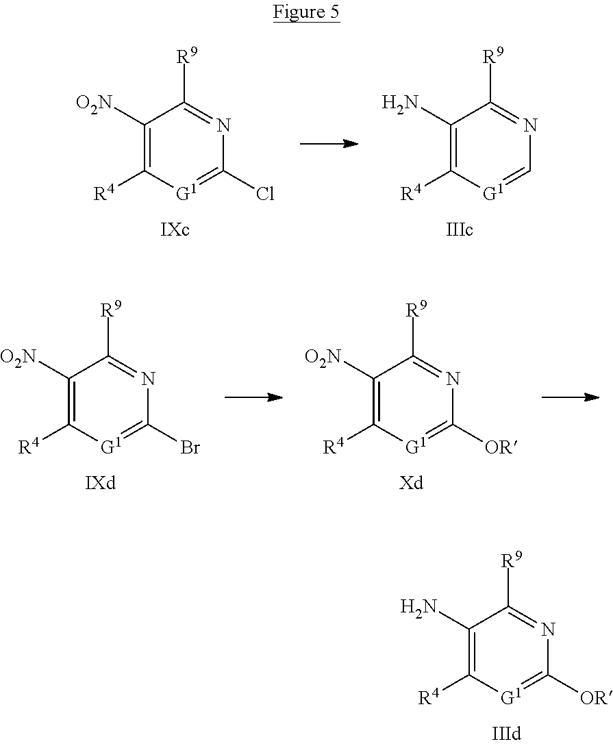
C1([O2N])=C([R4])[G1]=C(Cl)N=C1[R9].C1(N)=C([R4])[G1]=CN=C1[R9].C1([O2N])=C([R4])[G1]=C(Br)N=C1[R9].C1([O2N])=C([R4])[G1]=C([OR])N=C1[R9].C1(N)=C([R4])[G1]=C([OR])N=C1[R9]
